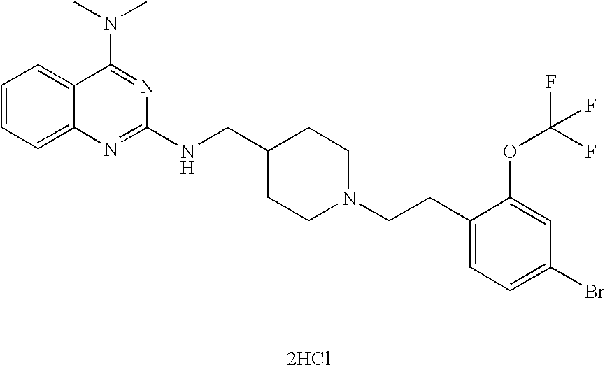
[2HCl].C1=CC=C2C(=C1)C(N(C)C)=NC(NCC1CCN(CCC3=CC=C(Br)C=C3OC(F)(F)F)CC1)=N2
